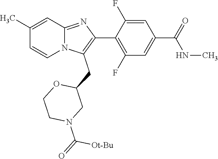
C1(C)=CC2=NC(C3=C(F)C=C(C(NC)=O)C=C3F)=C(CC3OCCN(C([Ot-Bu])=O)C3)N2C=C1
